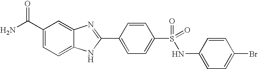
C1(C(N)=O)=CC=C2C(=C1)N=C(C1=CC=C(S(=O)(NC3=CC=C(Br)C=C3)=O)C=C1)N2
